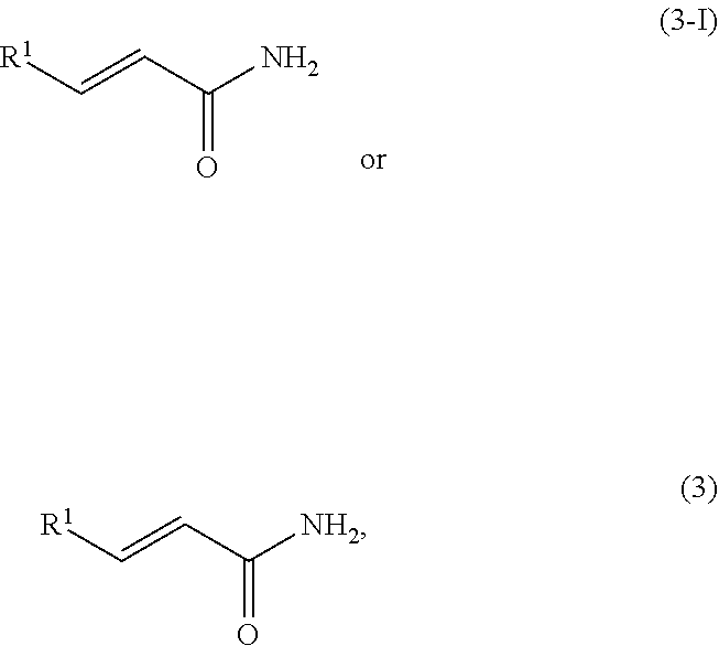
[R1]C=CC(N)=O.[R1]C=CC([NH2])=O
